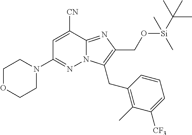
C1OCCN(C2=NN3C(=NC(CO[Si](C(C)(C)C)(C)C)=C3CC3=C(C)C([CF3])=CC=C3)C([CN])=C2)C1
